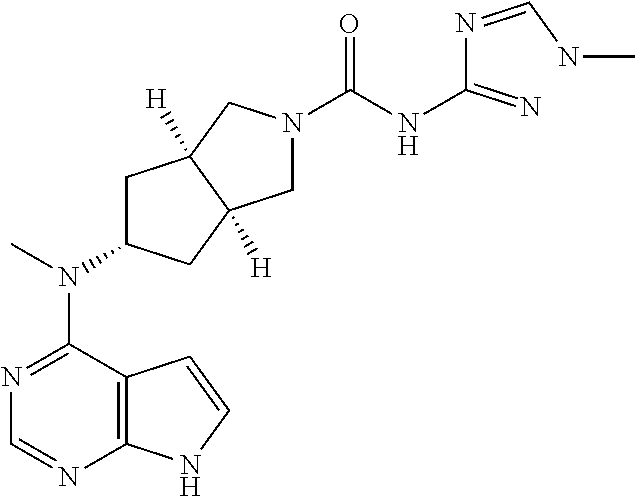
N1=C(N(C2CC3([H])C([H])(C2)CN(C(NC(N=CNC)=N)=O)C3)C)C2=C(N=C1)NC=C2
